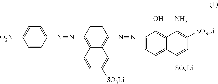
[O2N]C1=CC=C(N=NC2=C3C(=C(N=NC4=CC=C5C(=C4O)C(N)=C([SO3Li])C=C5[SO3Li])C=C2)C=C([SO3Li])C=C3)C=C1
